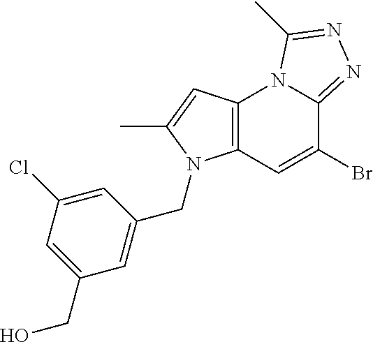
C1(Br)=CC2=C(N3C1=NN=C3C)C=C(C)N2CC1=CC(CO)=CC(Cl)=C1
